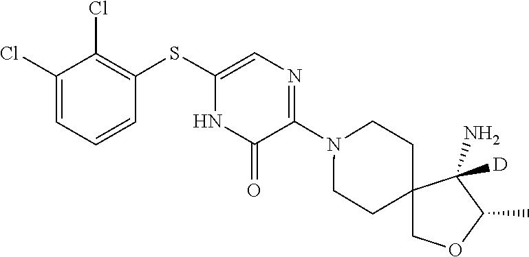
N1(C2=NC=C(SC3=C(Cl)C(Cl)=CC=C3)NC2=O)CCC2(CC1)COC(C)C2(N)[D]
